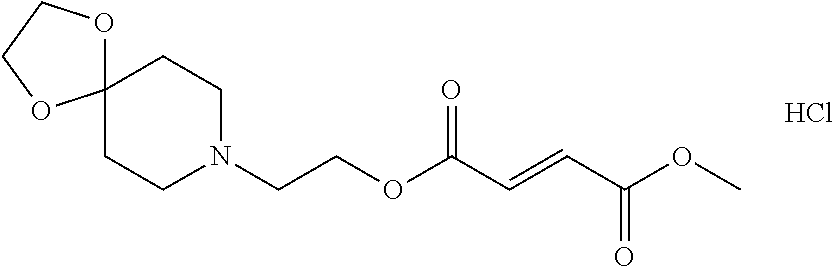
COC(C=CC(OCCN1CCC2(CC1)OCCO2)=O)=O.Cl
